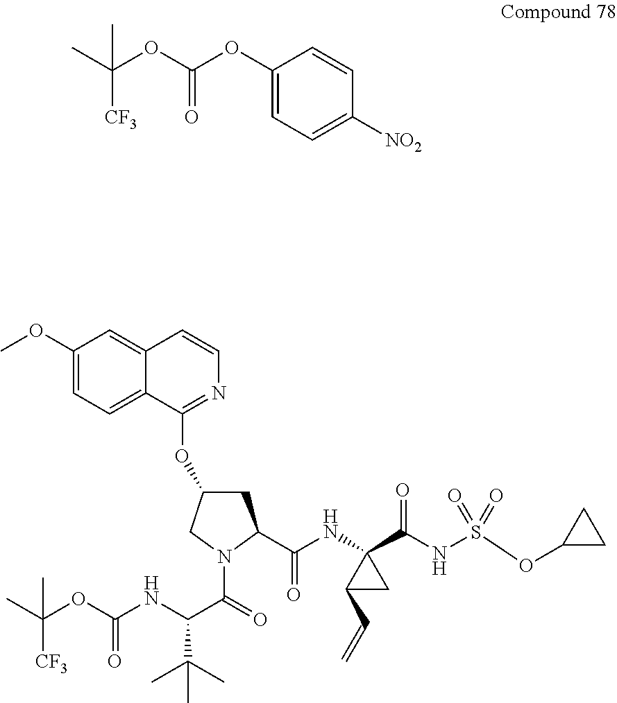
CC(OC(=O)OC1=CC=C([NO2])C=C1)([CF3])C.C1(OC)=CC=C2C(=C1)C=CN=C2OC1CC(C(NC2(C(NS(OC3CC3)(=O)=O)=O)CC2C=C)=O)N(C(C(NC(=O)OC(C)([CF3])C)C(C)(C)C)=O)C1
